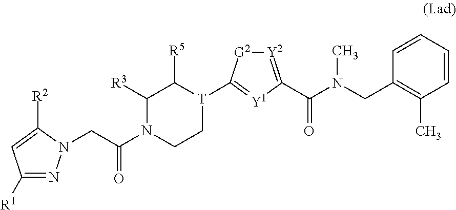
C1([R1])=NN(CC(N2CC[T](C3=[Y1]C(C(=O)N(CC4=C(C)C=CC=C4)C)=[Y2][G2]3)C([R5])C2[R3])=O)C([R2])=C1
